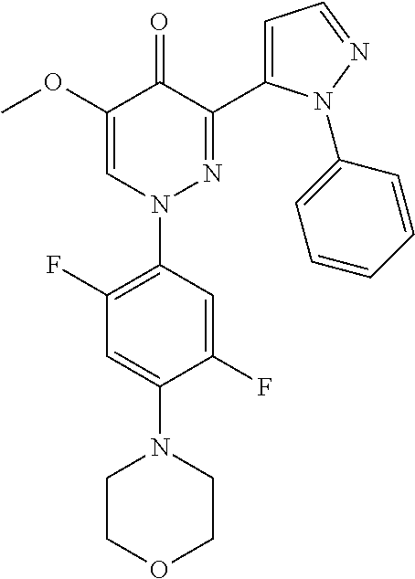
C1(OC)=CN(C2=C(F)C=C(N3CCOCC3)C(F)=C2)N=C(C2=CC=NN2C2=CC=CC=C2)C1=O
